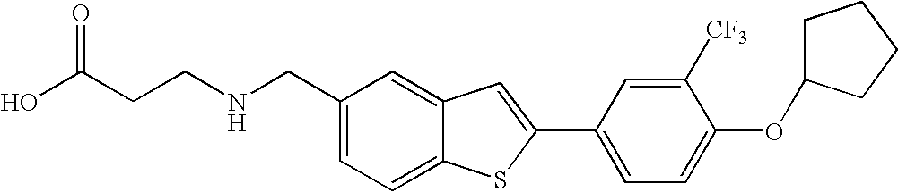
C1=C(CNCCC(O)=O)C=C2C(=C1)SC(C1=CC=C(OC3CCCC3)C([CF3])=C1)=C2
